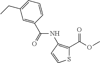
C1(CC)=CC=CC(C(=O)NC2=C(C(OC)=O)SC=C2)=C1
